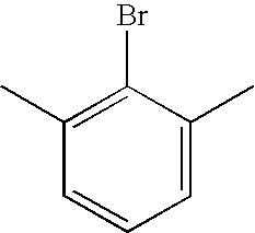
C1(C)=C(Br)C(C)=CC=C1
